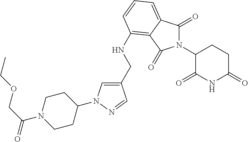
C1(CNC2=C3C(=CC=C2)C(=O)N(C2C(=O)NC(=O)CC2)C3=O)=CN(C2CCN(C(COCC)=O)CC2)N=C1
